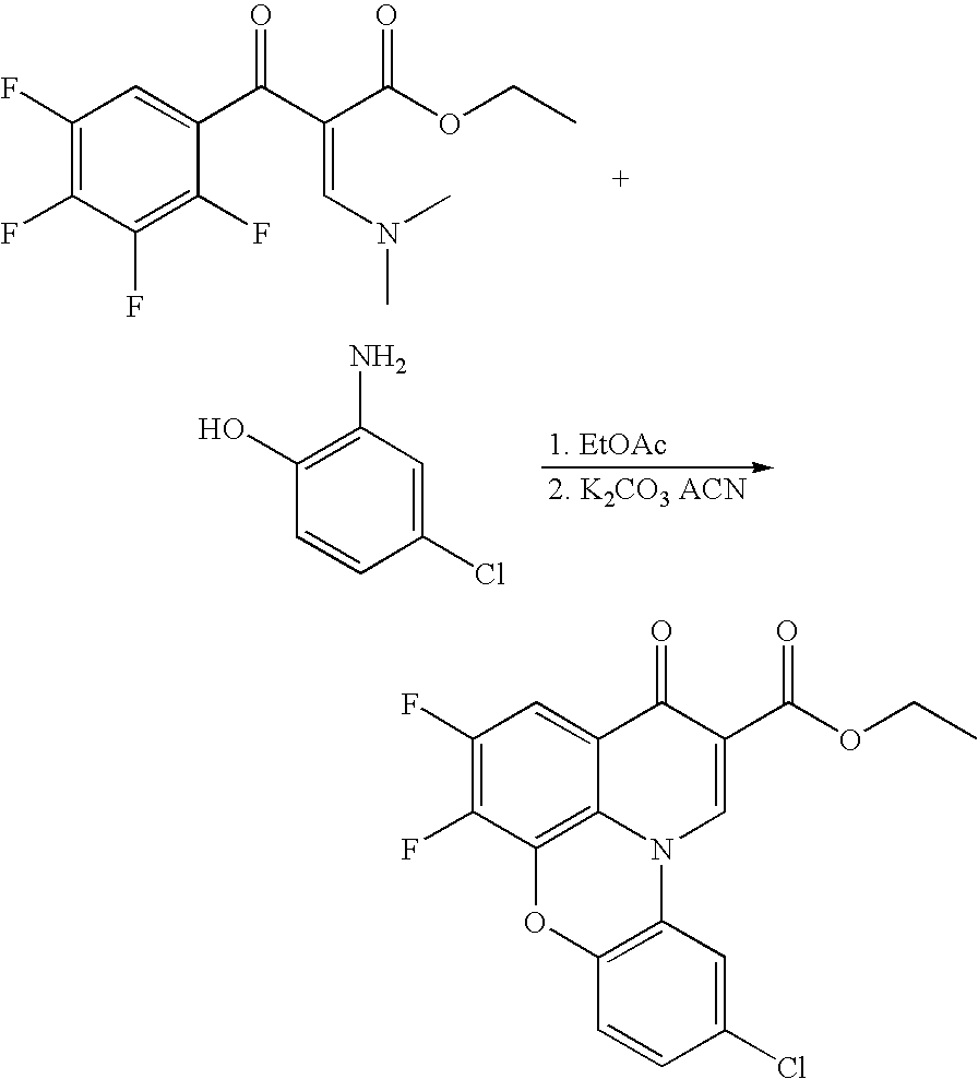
C1(F)=C(F)C(F)=C(F)C(C(C(C(OCC)=O)=CN(C)C)=O)=C1.C1=CC(O)=C(N)C=C1Cl.C1(F)=C(F)C2=C3C(=C1)C(=O)C(C(OCC)=O)=CN3C1=C(O2)C=CC(Cl)=C1
